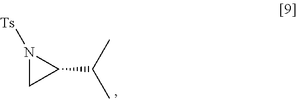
N1([Ts])CC1C(C)C
